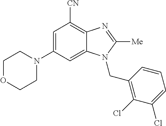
C1OCCN(C2=CC([CN])=C3C(=C2)N(CC2=C(Cl)C(Cl)=CC=C2)C([Me])=N3)C1
